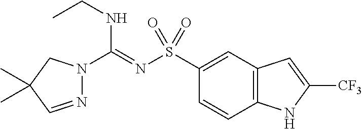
N1=CC(C)(C)CN1C(=NS(C1=CC2=C(C=C1)NC([CF3])=C2)(=O)=O)NCC
